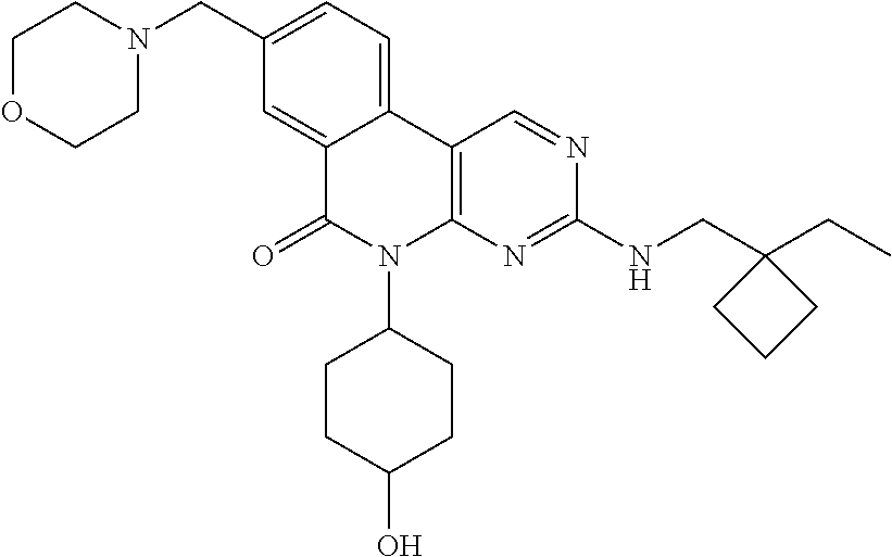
C1(CN2CCOCC2)=CC=C2C(=C1)C(=O)N(C1CCC(O)CC1)C1=C2C=NC(NCC2(CC)CCC2)=N1
